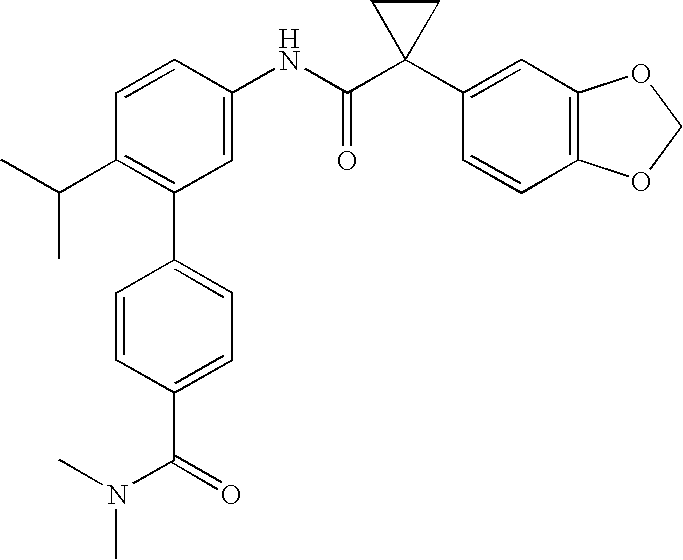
C1=CC(C(C)C)=C(C2=CC=C(C(N(C)C)=O)C=C2)C=C1NC(C1(C2=CC3=C(C=C2)OCO3)CC1)=O
